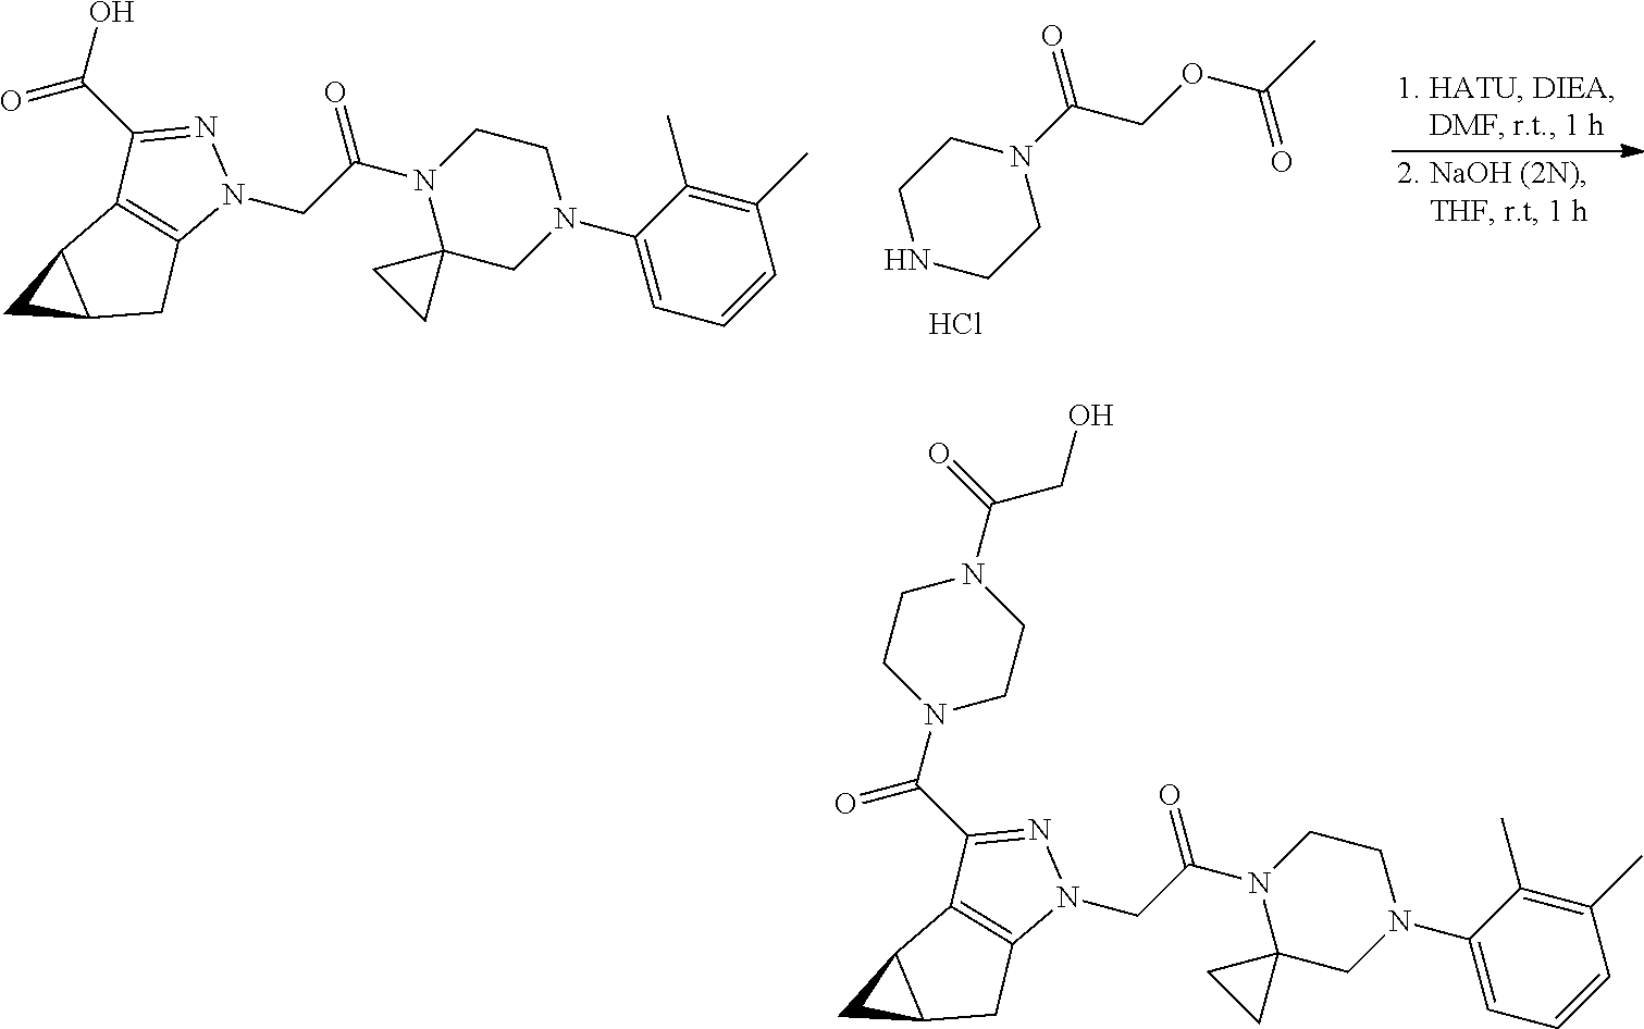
C1CNCCN1C(COC(C)=O)=O.Cl.C1(C)=C(C)C(N2CC3(N(C(CN4N=C(C(O)=O)C5=C4CC4C5C4)=O)CC2)CC3)=CC=C1.C1(C)=C(C)C(N2CC3(N(C(CN4N=C(C(N5CCN(C(=O)CO)CC5)=O)C5=C4CC4C5C4)=O)CC2)CC3)=CC=C1
